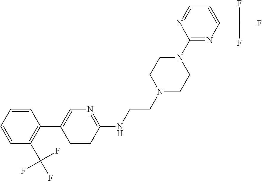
C1=CC=CC(C(F)(F)F)=C1C1=CN=C(NCCN2CCN(C3=NC(C(F)(F)F)=CC=N3)CC2)C=C1
